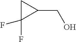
C1C(F)(F)C1CO
